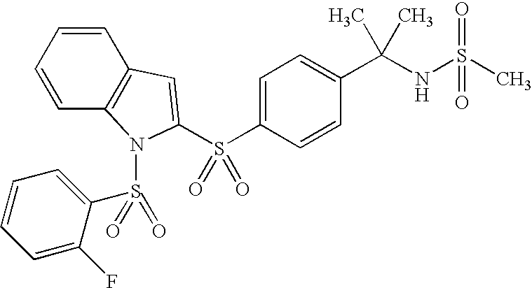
C1=C(S(C2=CC3=C(N2S(=O)(=O)C2=CC=CC=C2F)C=CC=C3)(=O)=O)C=CC(C(NS(C)(=O)=O)(C)C)=C1
